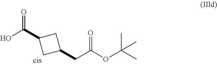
OC(C1CC(CC(OC(C)(C)C)=O)C1)=O
